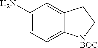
C1(N)=CC=C2C(=C1)CC[NBOC]2
